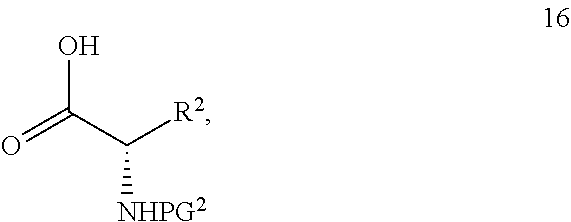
C(=O)(C([R2])[NHPG2])O
